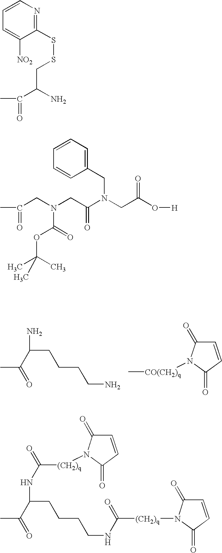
C1=CC(CN(C(=O)CN(C(=O)OC(C)(C)C)CC(C)=O)CC(=O)O[H])=CC=C1.C1=CC(=O)N([CO(CH2)q]C)C1=O.CC(C(N)CCCCN)=O.C(C(N)C(C)=O)SSC1=NC=CC=C1[NO2].CC(C(NC([(CH2)q]N1C(=O)C=CC1=O)=O)CCCCNC(=O)[(CH2)q]N1C(=O)C=CC1=O)=O
